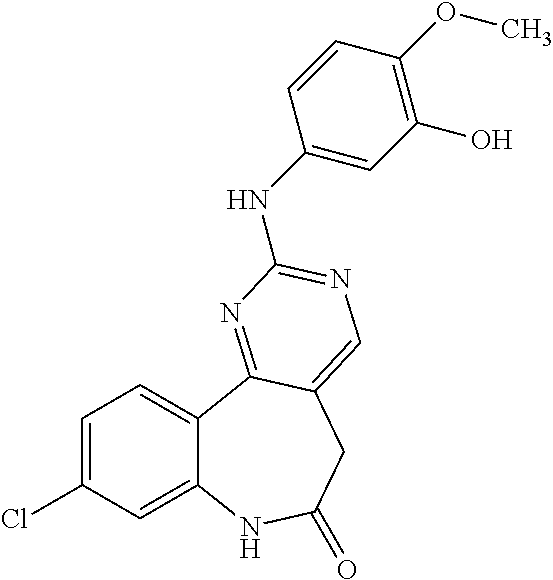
C1=C(Cl)C=C2C(=C1)C1=NC(NC3=CC(O)=C(OC)C=C3)=NC=C1CC(=O)N2
